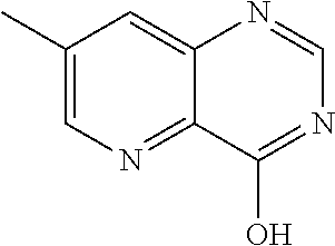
C1(C)=CN=C2C(=C1)N=CN=C2O
